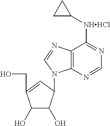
C1(O)C(O)C(N2C3=C(N=C2)C([NHHCl]C2CC2)=NC=N3)C=C1CO
